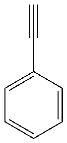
C1=C(C#C)C=CC=C1
